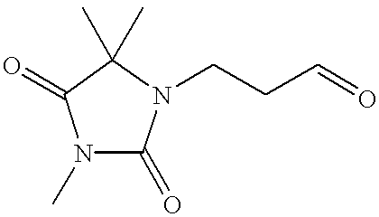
N1(C)C(=O)N(CCC=O)C(C)(C)C1=O
